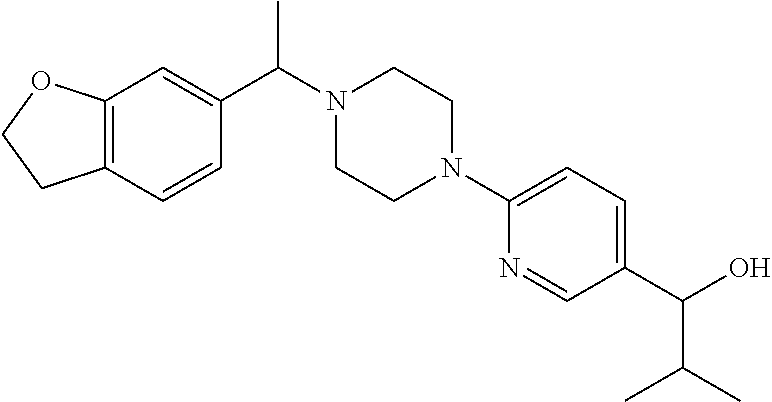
C12=C(C=CC(C(N3CCN(C4=CC=C(C(O)C(C)C)C=N4)CC3)C)=C1)CCO2
